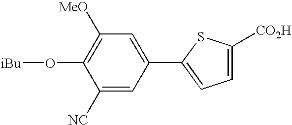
C1(O[iBu])=C([MeO])C=C(C2=CC=C([CO2H])S2)C=C1[NC]
